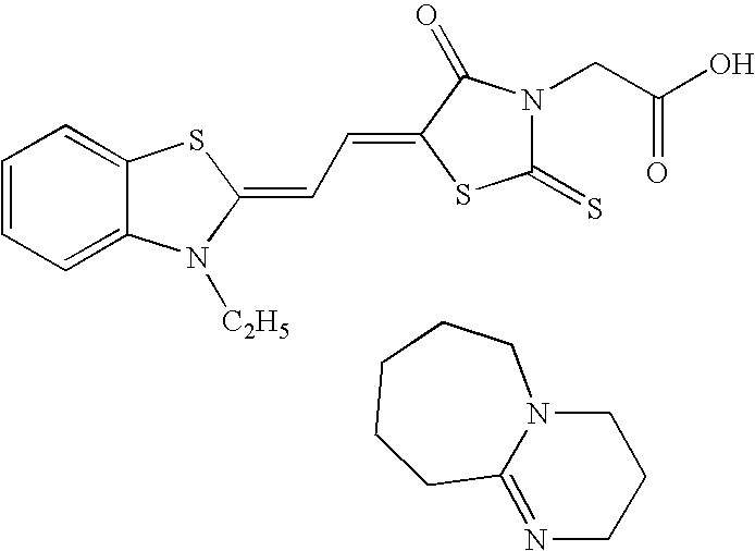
C1=CC=C2C(=C1)SC(=CC=C1C(=O)N(CC(O)=O)C(=S)S1)N2[C2H5].C1CCC2=NCCCN2CC1
